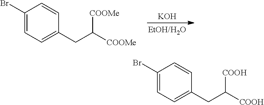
[KOH].C1(Br)=CC=C(CC([COOMe])[COOMe])C=C1.C1(Br)=CC=C(CC([COOH])[COOH])C=C1
